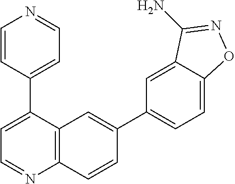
C1=CC(C2=CC=NC3=C2C=C(C2=CC=C4C(=C2)C(N)=NO4)C=C3)=CC=N1
